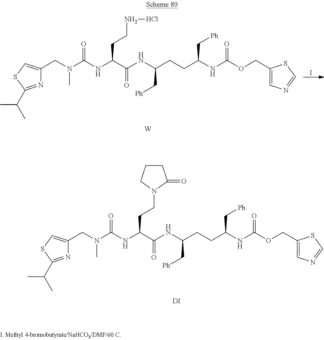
[DI].N1=C(C(C)C)SC=C1CN(C(NC(C(NC(CCC(NC(OCC1=CN=CS1)=O)C[Ph])C[Ph])=O)CCN1C(=O)CCC1)=O)C.N1=C(C(C)C)SC=C1CN(C(NC(C(NC(CCC(NC(OCC1=CN=CS1)=O)C[Ph])C[Ph])=O)CCNCl)=O)C.[W].I
